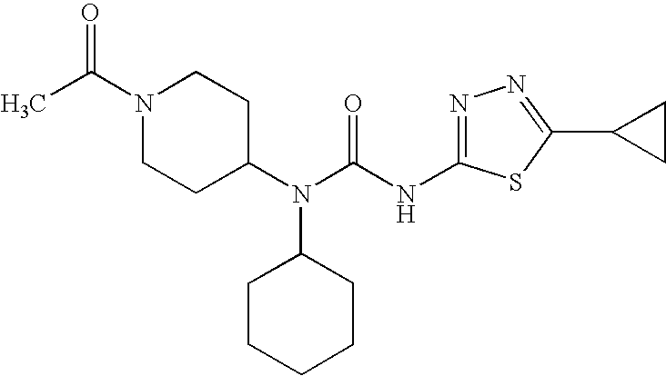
N1=C(NC(N(C2CCN(C(C)=O)CC2)C2CCCCC2)=O)SC(C2CC2)=N1
